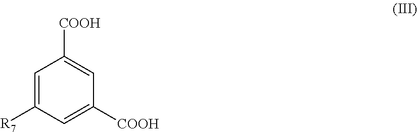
C1=C([R7])C=C([COOH])C=C1[COOH]
